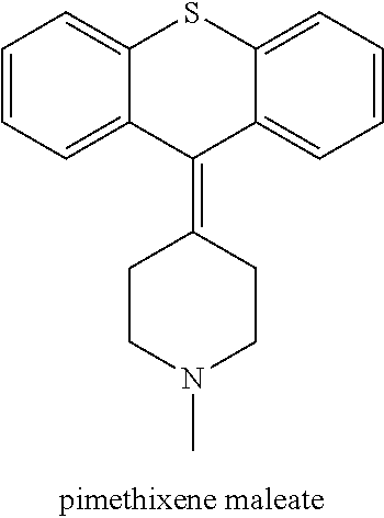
C1=CC=C2C(=C1)SC1=CC=CC=C1C2=C1CCN(C)CC1
